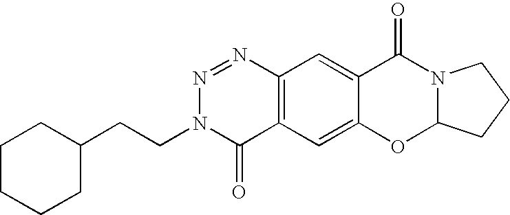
C12=C(C=C3C(=C1)C(=O)N1C(O3)CCC1)C(=O)N(CCC1CCCCC1)N=N2
